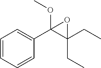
C1=CC=CC(C2(OC)C(CC)(CC)O2)=C1
